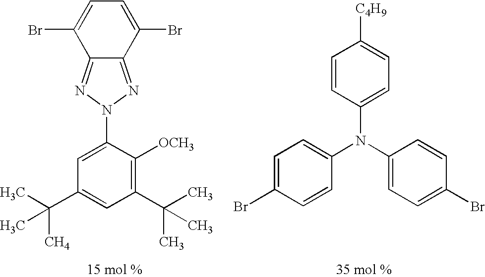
C12=NN(C3=CC(C(C)([CH4])C)=CC(C(C)(C)C)=C3[OCH3])N=C1C(Br)=CC=C2Br.C1=C(Br)C=CC(N(C2=CC=C([C4H9])C=C2)C2=CC=C(Br)C=C2)=C1
